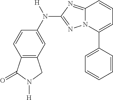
C12=C(C=C(N(C3=NN4C(=N3)C=CC=C4C3=CC=CC=C3)[H])C=C1)CN([H])C2=O
